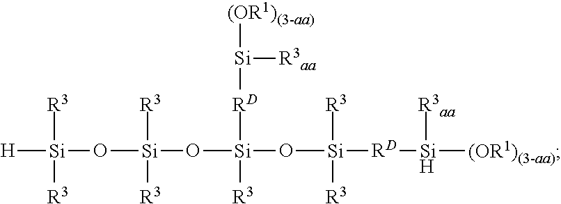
[R3][Si]([R3])(O[Si](O[Si](O[Si]([RD][Si]([(OR1)(3-aa)])[R3aa])([R3])[R3])([R3])[RD][Si]([(OR1)(3-aa)])[R3aa])([R3])[R3])[H]
